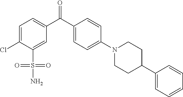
C1=C(C(C2=CC=C(Cl)C(S(=O)(=O)N)=C2)=O)C=CC(N2CCC(C3=CC=CC=C3)CC2)=C1
